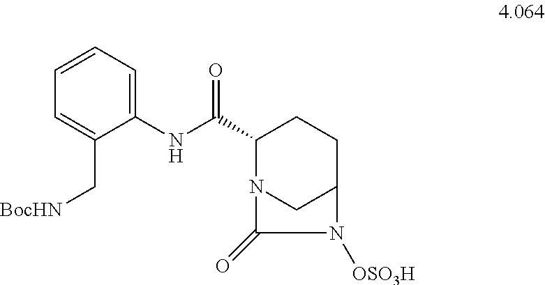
C1(NC(C2N3CC(CC2)N([OSO3H])C3=O)=O)=CC=CC=C1C[BocHN]
